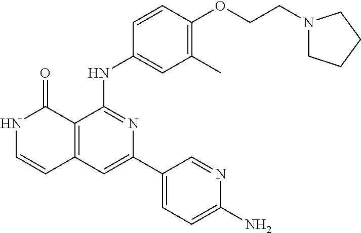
C1=CC(NC2=NC(C3=CC=C(N)N=C3)=CC3=C2C(=O)NC=C3)=CC(C)=C1OCCN1CCCC1
